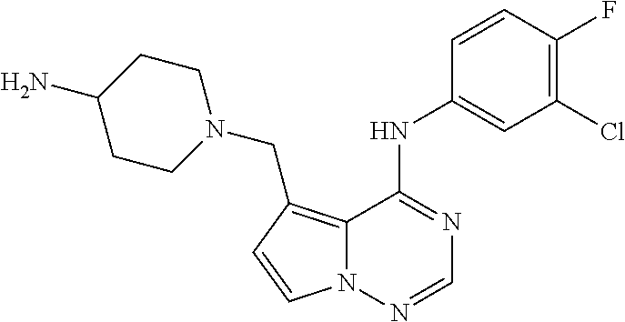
C12=C(CN3CCC(N)CC3)C=CN1N=CN=C2NC1=CC(Cl)=C(F)C=C1
